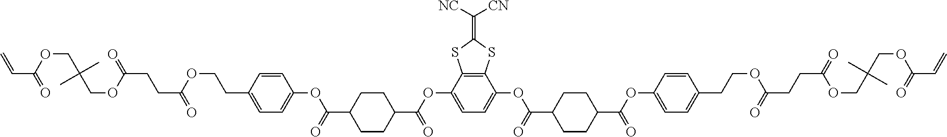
C(C(OCC(COC(CCC(OCCC1=CC=C(OC(C2CCC(C(=O)OC3=CC=C(OC(=O)C4CCC(C(=O)OC5=CC=C(CCOC(CCC(OCC(COC(C=C)=O)(C)C)=O)=O)C=C5)CC4)C4=C3SC(=C([CN])[NC])S4)CC2)=O)C=C1)=O)=O)(C)C)=O)=C
